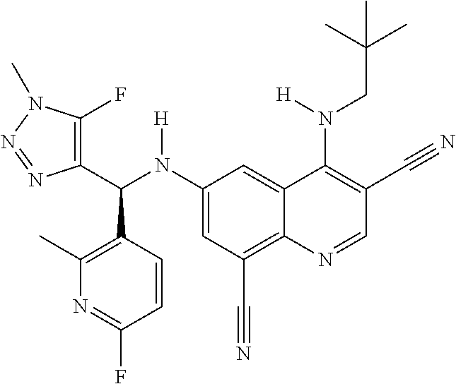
C1(N(C(C2=C(F)N(C)N=N2)C2=C(C)N=C(F)C=C2)[H])=CC(C#N)=C2C(=C1)C(N(CC(C)(C)C)[H])=C(C#N)C=N2
